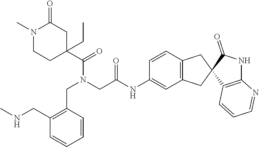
C1=CC(CN(C(C2(CC)CC(=O)N(C)CC2)=O)CC(NC2=CC3=C(C=C2)CC2(C3)C3=C(NC2=O)N=CC=C3)=O)=C(CNC)C=C1
